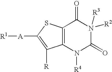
C12=C(SC([A][R1])=C1[R])C(=O)N([R2])([R3])C(=O)N2[R4]
